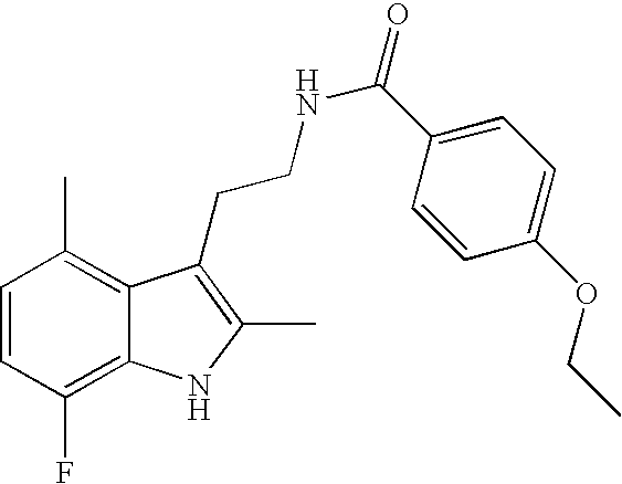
C1=CC(F)=C2C(=C1C)C(CCNC(=O)C1=CC=C(OCC)C=C1)=C(C)N2
